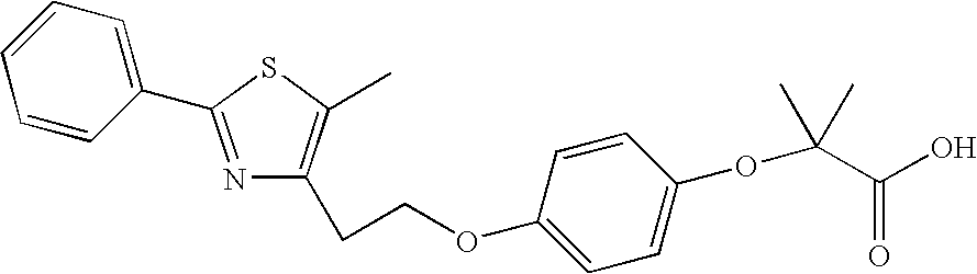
C1=CC=CC(C2=NC(CCOC3=CC=C(OC(C(O)=O)(C)C)C=C3)=C(C)S2)=C1
